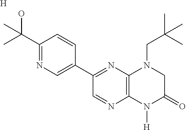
C1(C(C)(O)C)=NC=C(C2=NC3=C(N=C2)N([H])C(=O)CN3CC(C)(C)C)C=C1.[H]
